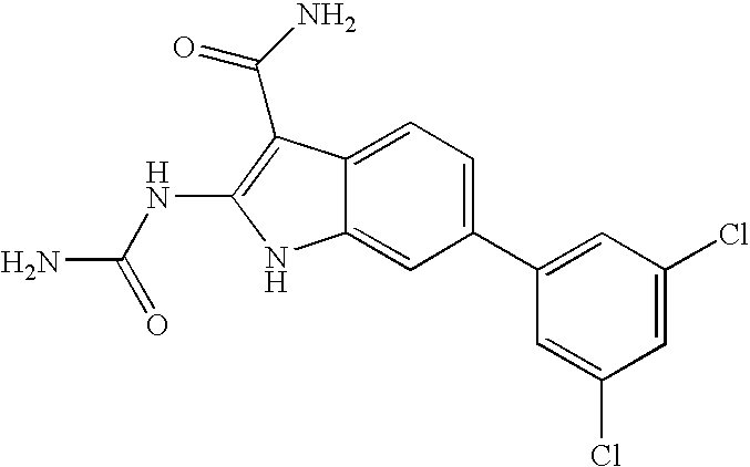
C1(C2=CC(Cl)=CC(Cl)=C2)=CC=C2C(=C1)NC(NC(N)=O)=C2C(=O)N
